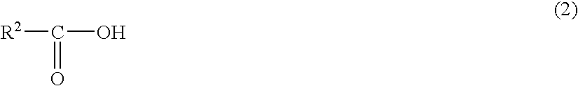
[R2]C(O)=O
